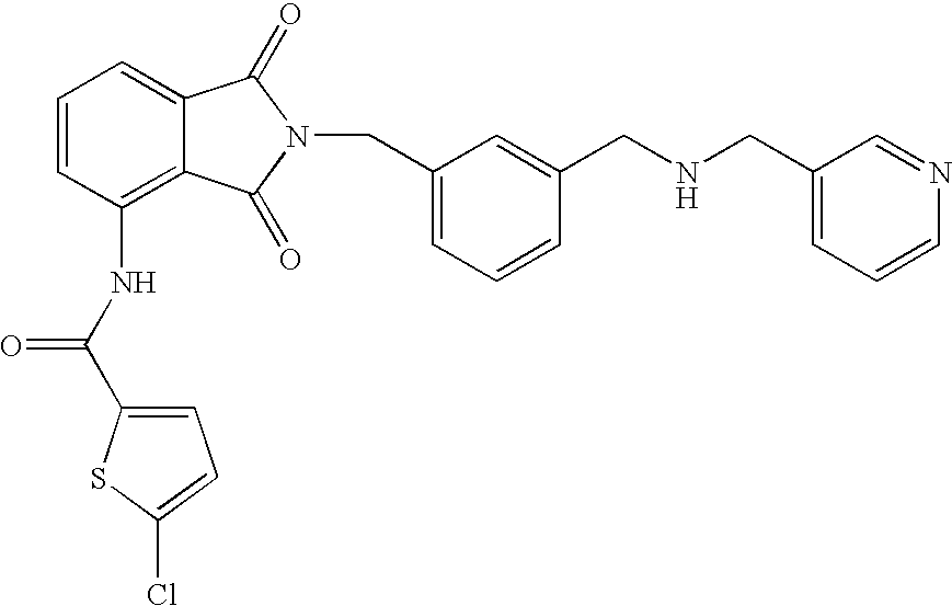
C1=C2C(=C(NC(C3=CC=C(Cl)S3)=O)C=C1)C(=O)N(CC1=CC=CC(CNCC3=CC=CN=C3)=C1)C2=O
